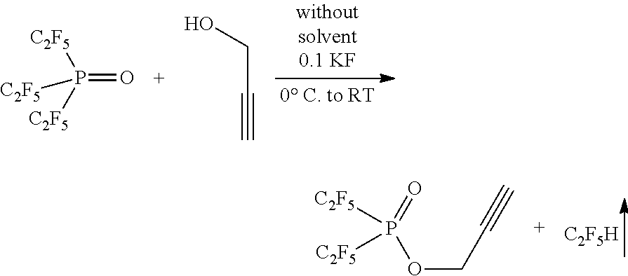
P(=O)([C2F5])([C2F5])[C2F5].OCC#C.[C2F5H].[C2F5]P([C2F5])(=O)OCC#C
